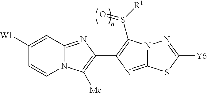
N12C(=NC(C3=C(S([R1])=O)N4C(=N3)SC([Y6])=N4)=C1[Me])C=C([W1])C=C2
